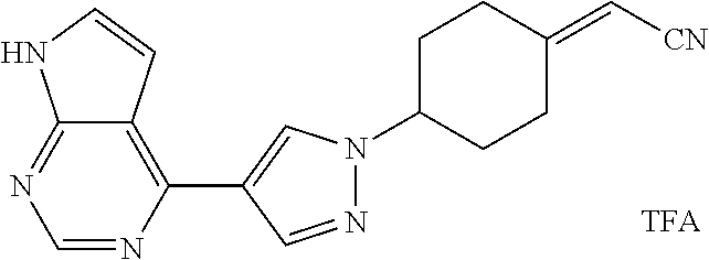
C1=NC(C2=CN(C3CCC(=C[CN])CC3)N=C2)=C2C(=N1)NC=C2.[TFA]
